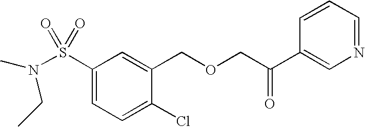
S(C1=CC=C(Cl)C(COCC(C2=CN=CC=C2)=O)=C1)(=O)(=O)N(C)CC
